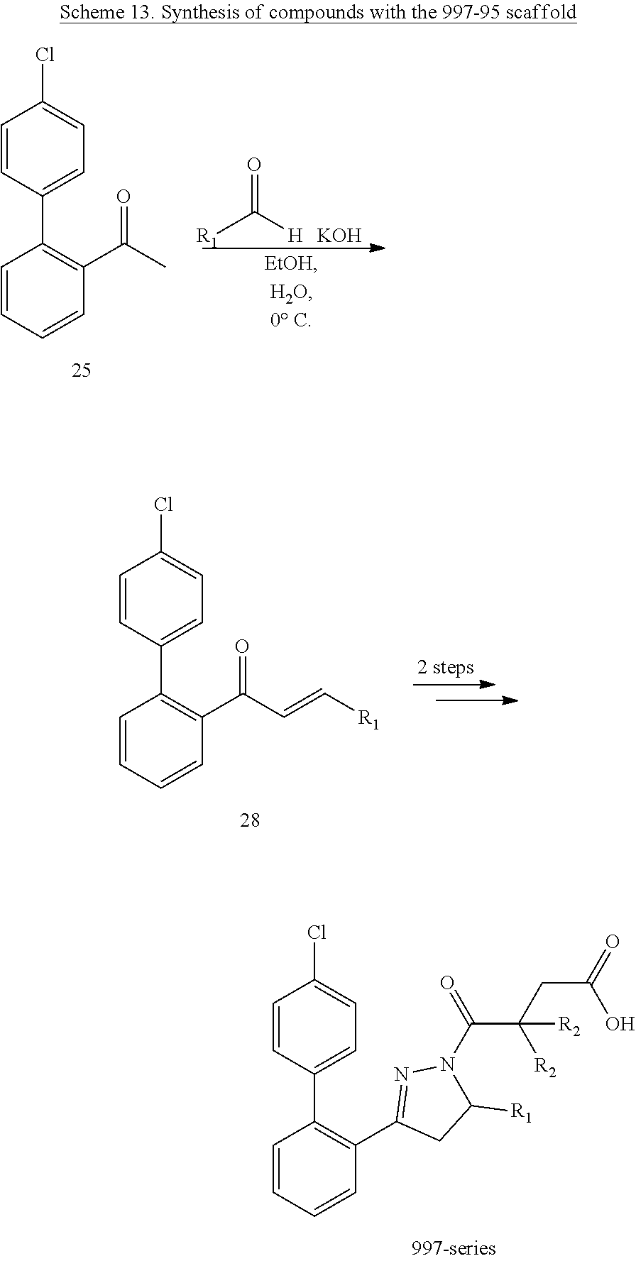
C1=CC=CC(C2=NN(C(C(CC(=O)O)([R2])[R2])=O)C([R1])C2)=C1C1=CC=C(Cl)C=C1.C1=CC=CC(C(C)=O)=C1C1=CC=C(Cl)C=C1.[R1]C([H])=O.[KOH].C1=CC=CC(C(C=C[R1])=O)=C1C1=CC=C(Cl)C=C1
